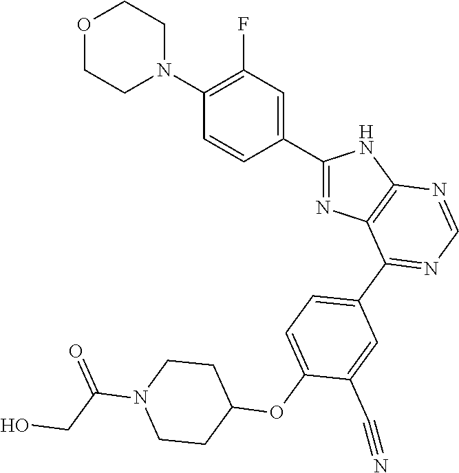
C1(C2=CC(F)=C(N3CCOCC3)C=C2)=NC2=C(N1)N=CN=C2C1=CC=C(OC2CCN(C(=O)CO)CC2)C(C#N)=C1
